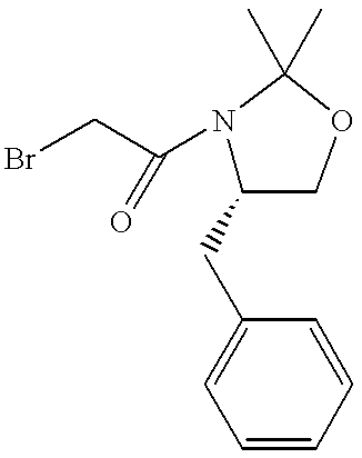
BrCC(N1C(CC2=CC=CC=C2)COC1(C)C)=O
